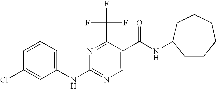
C1=CC=C(NC2=NC=C(C(NC3CCCCCC3)=O)C(C(F)(F)F)=N2)C=C1Cl
